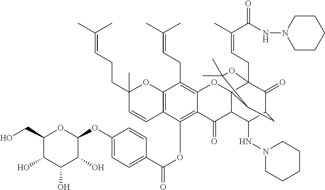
C1(O)C(CO)OC(OC2=CC=C(C(=O)OC3=C4C(=C(CC=C(C)C)C5=C3C=CC(C)(CCC=C(C)C)O5)OC35C(C4=O)C(NN4CCCCC4)C4C(=O)C3(CC=C(C)C(=O)NN3CCCCC3)OC(C)(C)C5C4)C=C2)C(O)C1O
